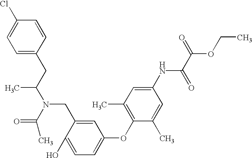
C1(O)=CC=C(OC2=C(C)C=C(NC(C(OCC)=O)=O)C=C2C)C=C1CN(C(CC1=CC=C(Cl)C=C1)C)C(C)=O
